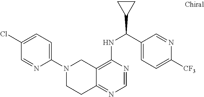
C1=C(Cl)C=NC(N2CCC3=NC=NC(NC(C4CC4)C4=CC=C([CF3])N=C4)=C3C2)=C1
